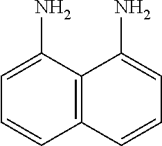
C1=C(N)C2=C(C=C1)C=CC=C2N
